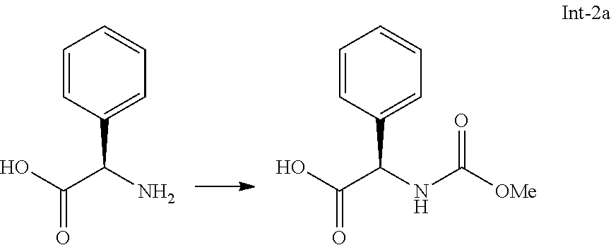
OC(C(N)C1=CC=CC=C1)=O.OC(C(NC(=O)[OMe])C1=CC=CC=C1)=O
